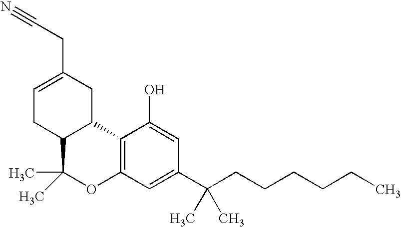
C1=C(CC#N)CC2C(C1)C(C)(C)OC1=C2C(O)=CC(C(CCCCCC)(C)C)=C1
